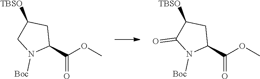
C1(C(OC)=O)CC([TBSO])CN1[Boc].C1(C(OC)=O)CC([TBSO])C(=O)N1[Boc]
